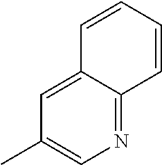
C1=C2C(=NC=C1C)C=CC=C2
